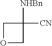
C1OCC1([CN])[NHBn]
